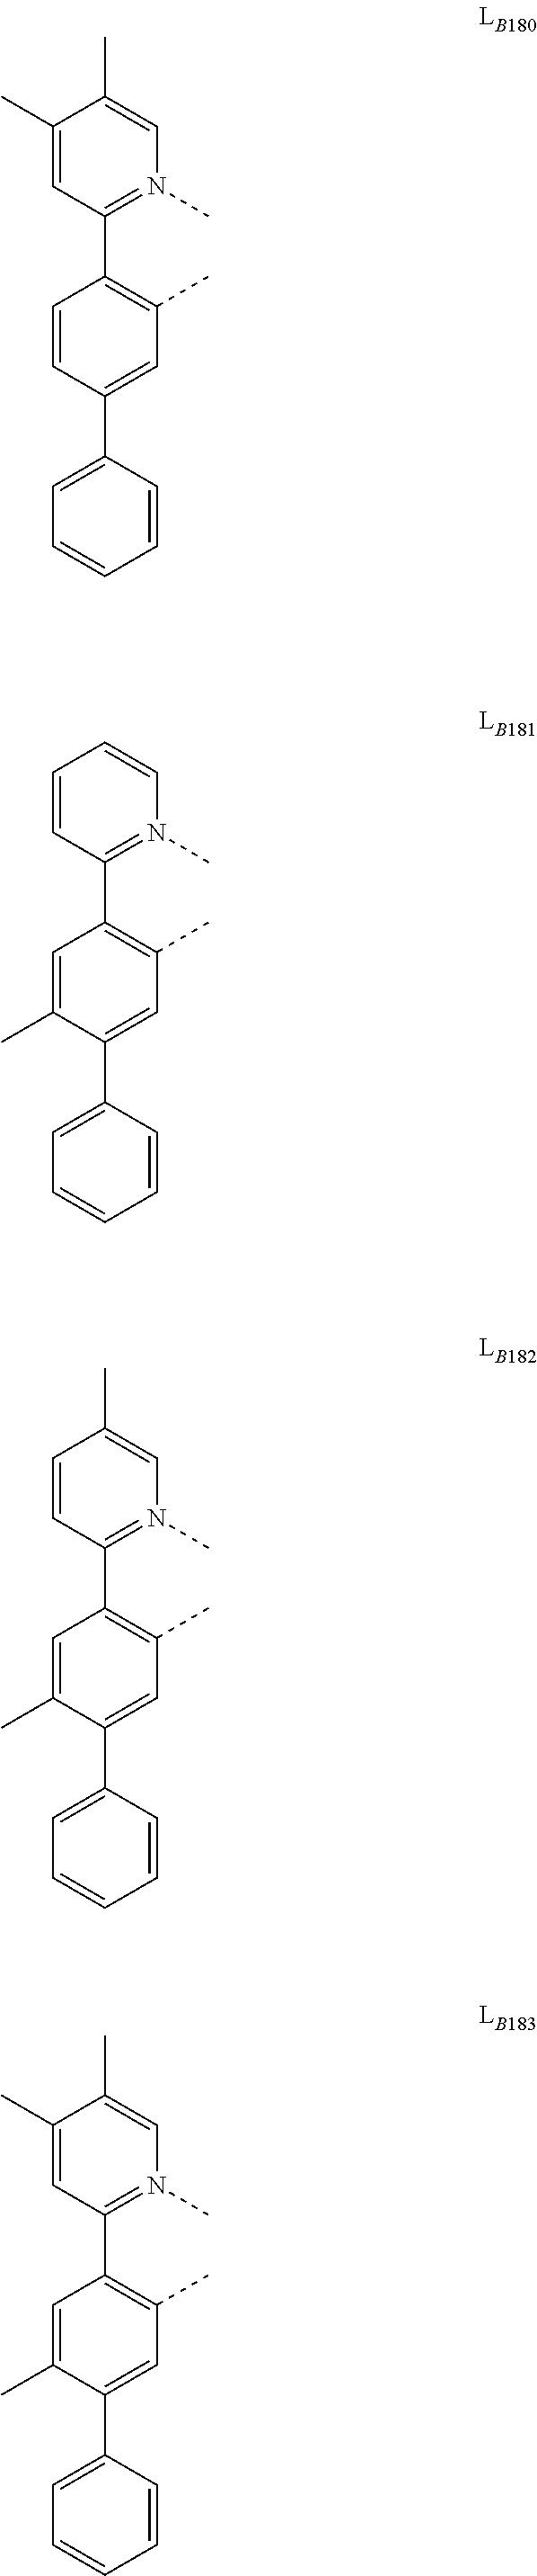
C1=CC(C2=C(C)C=C(C3=CC=CC=C3)C(C)=C2)=N(C)C=C1C.C1(C)=CC(C2=C(C)C=C(C3=CC=CC=C3)C(C)=C2)=N(C)C=C1C.C1(C)=CC(C2=C(C)C=C(C3=CC=CC=C3)C=C2)=N(C)C=C1C.C1=CC(C2=C(C)C=C(C3=CC=CC=C3)C(C)=C2)=N(C)C=C1
